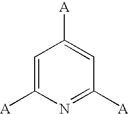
C1=C([A])N=C([A])C=C1[A]
